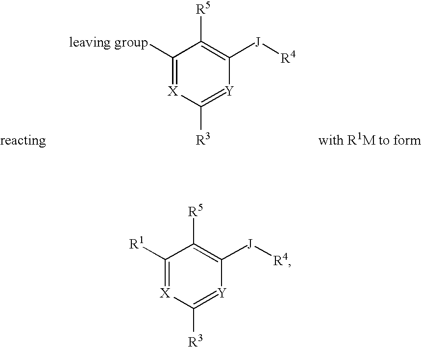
C1([leaving group])=[X]C([R3])=[Y]C([J][R4])=C1[R5].[reacting].[with R1M to form].C1([R1])=[X]C([R3])=[Y]C([J][R4])=C1[R5]
